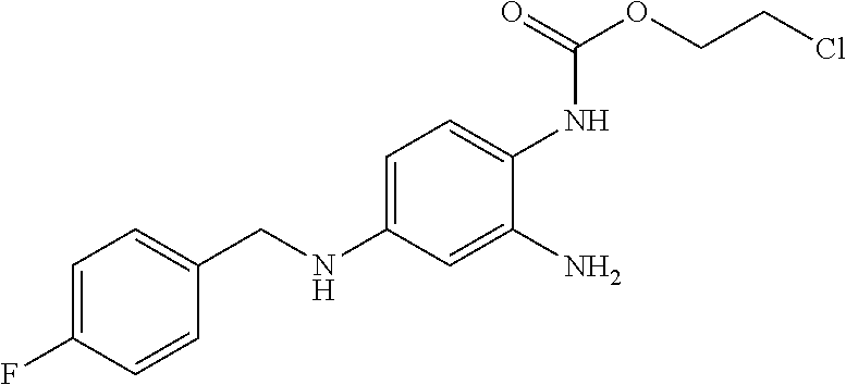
C1=C(F)C=CC(CNC2=CC=C(NC(OCCCl)=O)C(N)=C2)=C1
